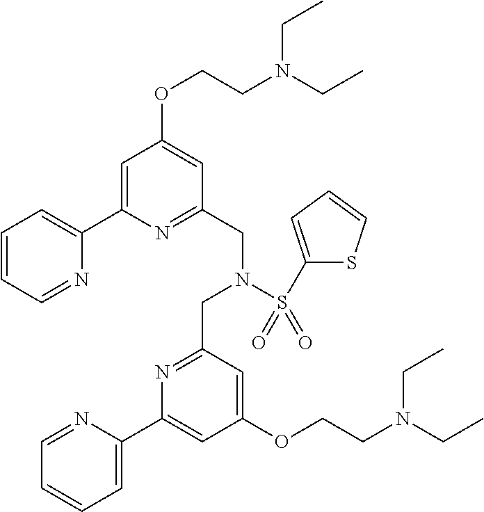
C1=CC=NC(C2=CC(OCCN(CC)CC)=CC(CN(S(C3=CC=CS3)(=O)=O)CC3=NC(C4=CC=CC=N4)=CC(OCCN(CC)CC)=C3)=N2)=C1
